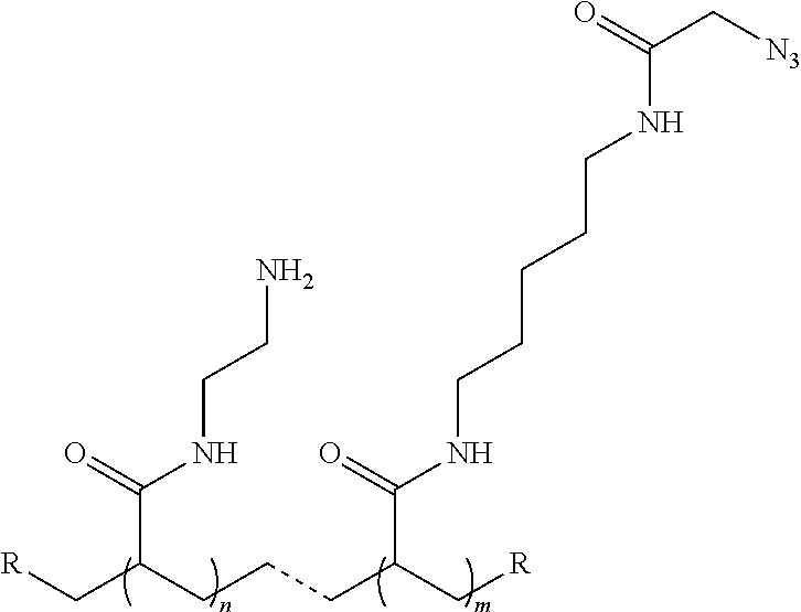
[R]CC(CCCC(C[R])C(=O)NCCCCCNC(C[N3])=O)C(=O)NCCN
